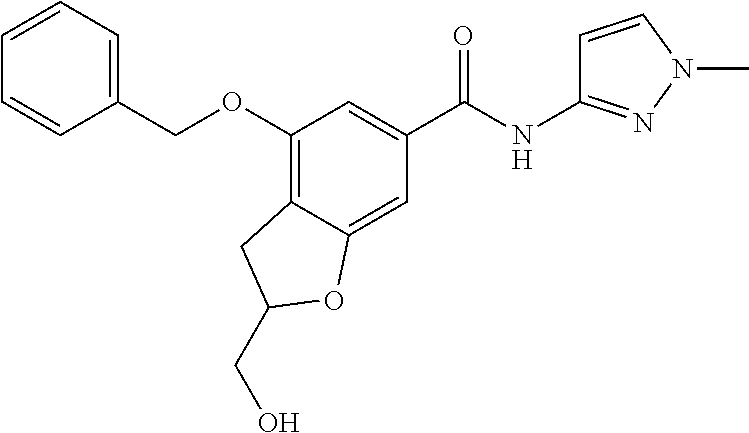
C1(OCC2=CC=CC=C2)=C2C(=CC(C(NC3=NN(C)C=C3)=O)=C1)OC(CO)C2
